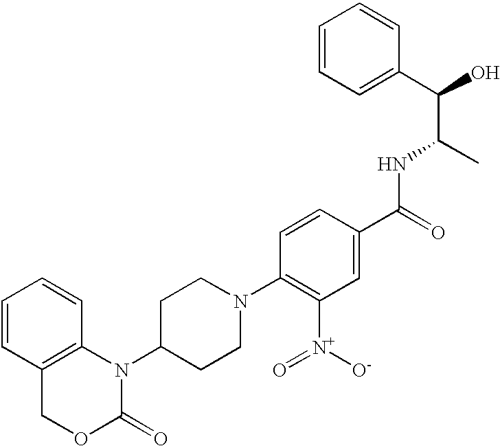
C1=CC2=C(C=C1)N(C1CCN(C3=C([N+](=O)[O-])C=C(C(NC(C(C4=CC=CC=C4)O)C)=O)C=C3)CC1)C(=O)OC2
